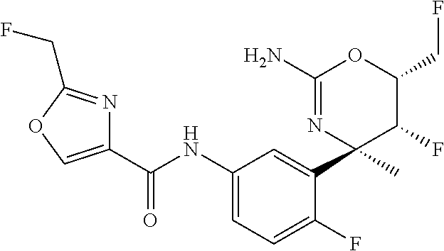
C1(C(NC2=CC=C(F)C(C3(C)N=C(N)OC(CF)C3F)=C2)=O)=COC(CF)=N1
